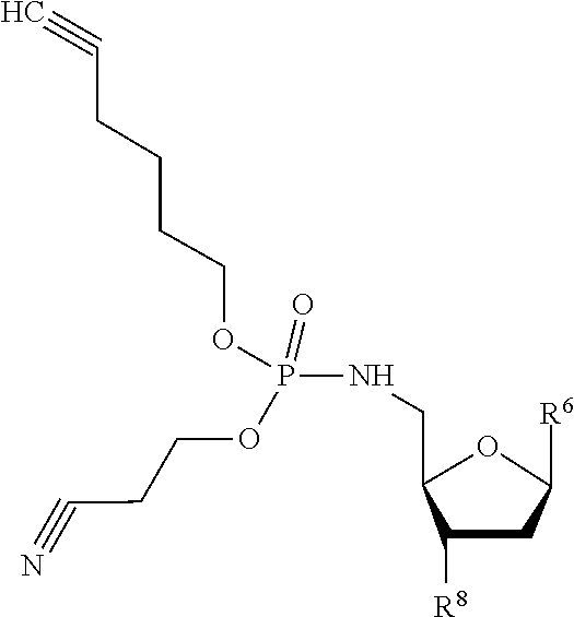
C(CC#N)OP(OCCCCC#C)(NCC1C([R8])CC([R6])O1)=O
